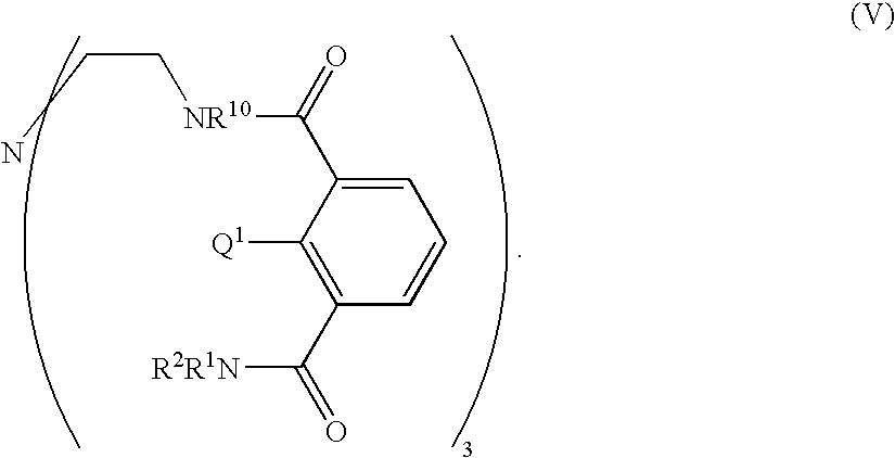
C1([Q1])=C(C(=O)[R2R1N])C=CC=C1C(=O)[NR10]CCN
